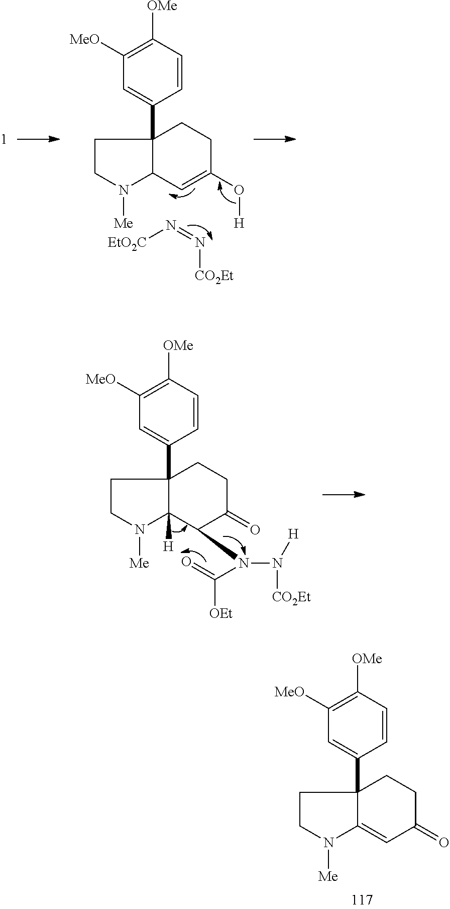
C1=CC([OMe])=C([MeO])C=C1C12C(N([Me])CC1)C=C(O[H])CC2.[EtO2C]N=N[CO2Et].C1=CC([OMe])=C([MeO])C=C1C12C([H])(N([Me])CC1)C(N(C([OEt])=O)N([CO2Et])[H])C(=O)CC2.C1=CC([OMe])=C([MeO])C=C1C12C(=CC(=O)CC1)N([Me])CC2
